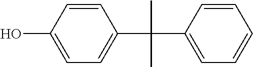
C1=CC(O)=CC=C1C(C1=CC=CC=C1)(C)C
